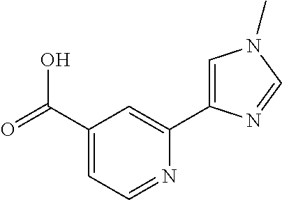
C1(C(=O)O)=CC=NC(C2=CN(C)C=N2)=C1
